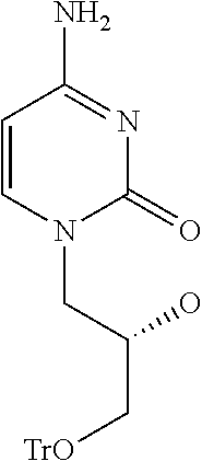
C1=CN(CC(C[TrO])O)C(=O)N=C1N
